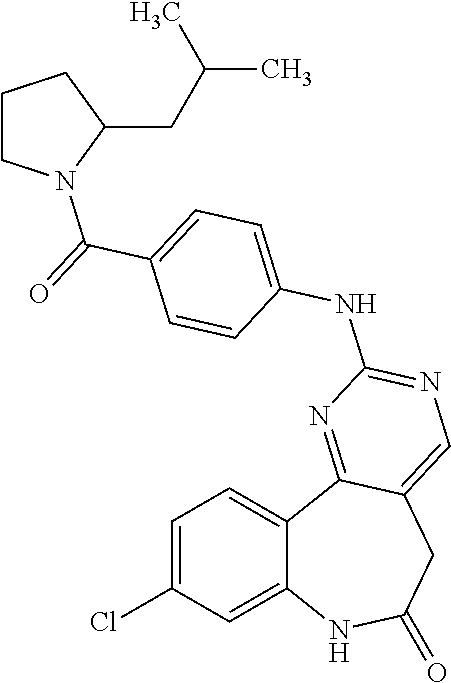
C1=C(Cl)C=C2C(=C1)C1=NC(NC3=CC=C(C(=O)N4CCCC4CC(C)C)C=C3)=NC=C1CC(=O)N2
